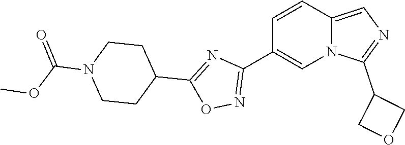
C1(C2=NOC(C3CCN(C(=O)OC)CC3)=N2)=CN2C(=CN=C2C2COC2)C=C1
